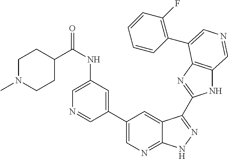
C1(C2=CN=C3C(=C2)C(C2=NC4=C(N2)C=NC=C4C2=C(F)C=CC=C2)=NN3)=CC(NC(C2CCN(C)CC2)=O)=CN=C1
